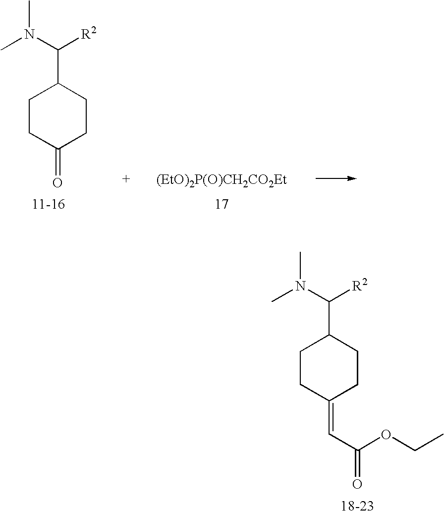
[(EtO)2P(O)CH2CO2Et].C1CC(=O)CCC1C(N(C)C)[R2].C1CC(=CC(OCC)=O)CCC1C(N(C)C)[R2]
